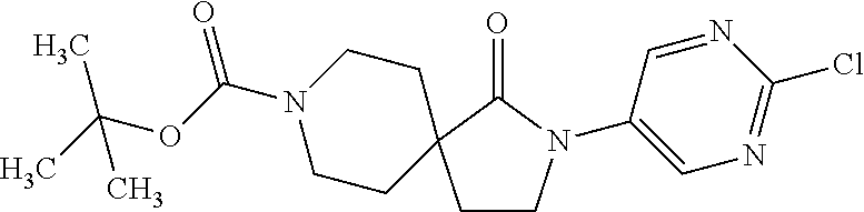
C1CN(C2=CN=C(Cl)N=C2)C(=O)C12CCN(C(OC(C)(C)C)=O)CC2
